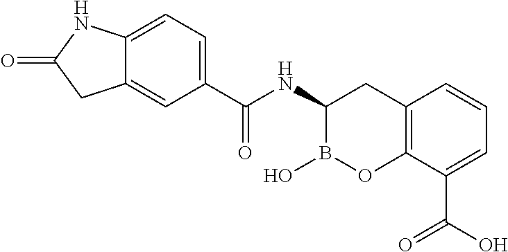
C12=C(C(C(O)=O)=CC=C1)OB(O)C(NC(=O)C1=CC=C3C(=C1)CC(=O)N3)C2
